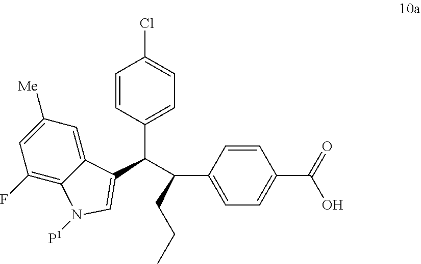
C1=CC(C(C(C2=CC=C(C(O)=O)C=C2)CCC)C2=CN([P1])C3=C(F)C=C([Me])C=C32)=CC=C1Cl
